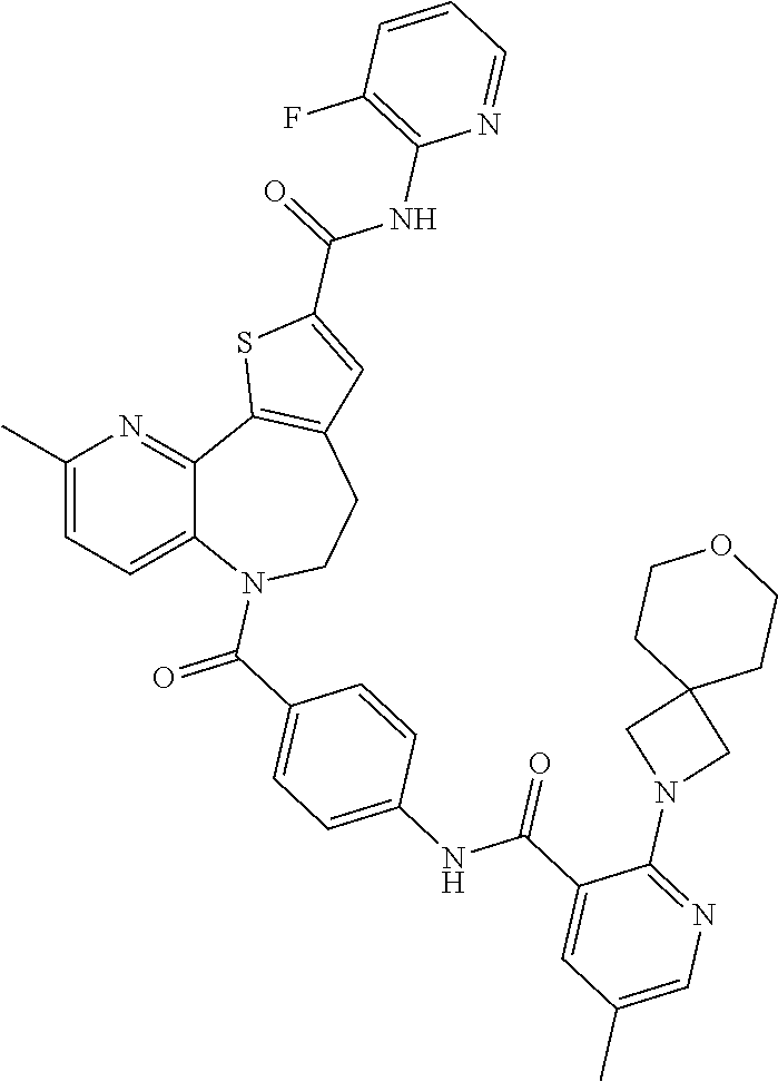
C12=CC=C(C)N=C1C1=C(CCN2C(=O)C2=CC=C(NC(C3=CC(C)=CN=C3N3CC4(C3)CCOCC4)=O)C=C2)C=C(C(=O)NC2=C(F)C=CC=N2)S1
